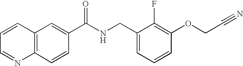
C12=C(C=C(C(NCC3=CC=CC(OCC#N)=C3F)=O)C=C1)C=CC=N2
